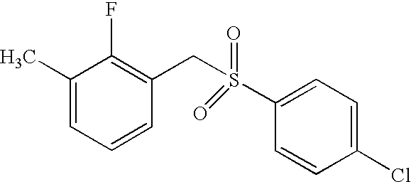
C1(C)=CC=CC(CS(C2=CC=C(Cl)C=C2)(=O)=O)=C1F
